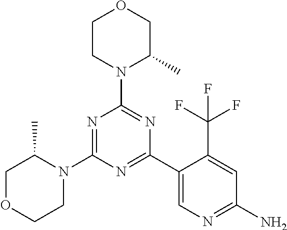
N1=C(N2C(C)COCC2)N=C(C2=CN=C(N)C=C2C(F)(F)F)N=C1N1C(C)COCC1
